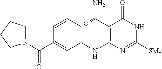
C1=CC=C(NC2=C(C(=O)N)C(=O)NC([SMe])=N2)C=C1C(N1CCCC1)=O
